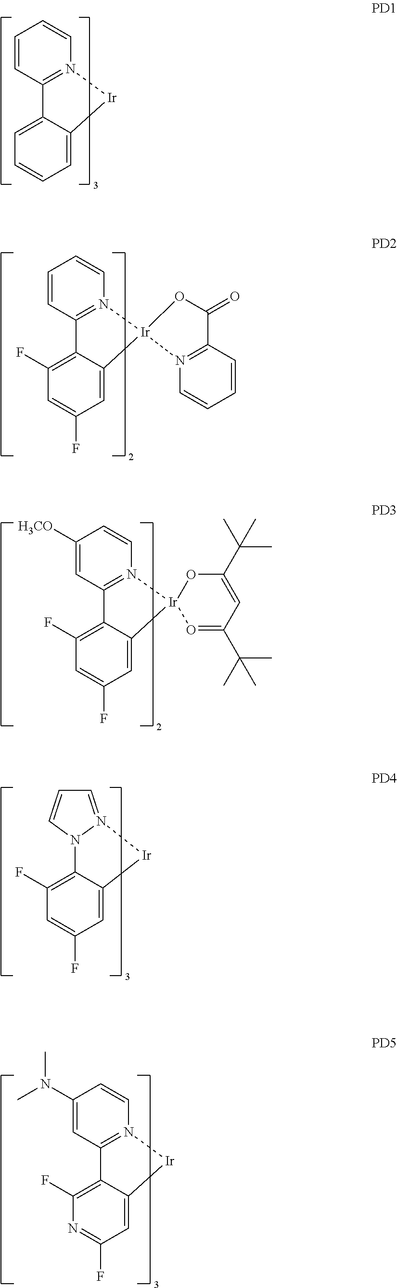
C1=CC2=N(C=C1)[Ir]C1=CC=CC=C21.C1=CC2=N(C=C1)[Ir]1(C3=CC(F)=CC(F)=C23)OC(=O)C2=N1C=CC=C2.C1([H3CO])=CC2=N(C=C1)[Ir]1(C3=CC(F)=CC(F)=C23)O=C(C(C)(C)C)C=C(C(C)(C)C)O1.C12=C(F)C=C(F)C=C1[Ir]N1=CC=CN21.C1(N(C)C)=CC2=N(C=C1)[Ir]C1=CC(F)=NC(F)=C21
